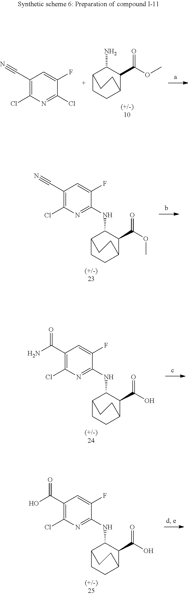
C1(C#N)=C(Cl)N=C(NC2C3CCC(C2C(OC)=O)CC3)C(F)=C1.C1(C(N)=O)=C(Cl)N=C(NC2C3CCC(C2C(O)=O)CC3)C(F)=C1.C1(C(O)=O)=C(Cl)N=C(NC2C3CCC(C2C(O)=O)CC3)C(F)=C1.C1(C#N)=C(Cl)N=C(Cl)C(F)=C1.C12CCC(C(C(OC)=O)C1N)CC2
